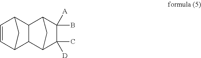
C1=CC2C3C(C1C2)C1C(B)([A])C(C)([D])C3C1
